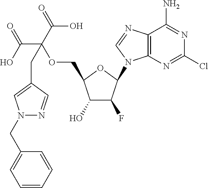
C1(O)C(F)C(N2C3=C(N=C2)C(N)=NC(Cl)=N3)OC1COC(C(=O)O)(C(O)=O)CC1=CN(CC2=CC=CC=C2)N=C1
